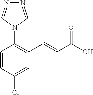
N1=CN(C2=C(C=CC(O)=O)C=C(Cl)C=C2)C=N1
